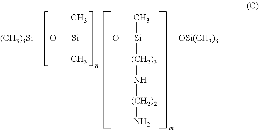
O([Si](C)(C)O[Si]([OSi(CH3)3])(C)[(CH2)3]N[(CH2)2]N)[(CH3)3Si]
